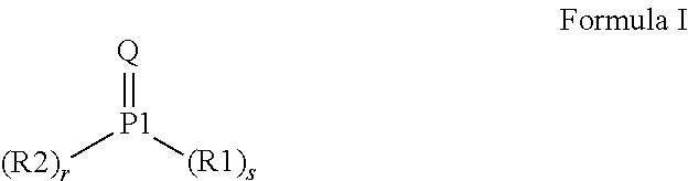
[Q]=[P1]([(R1)s])[(R2)r]
